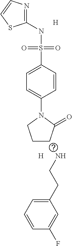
C1(NS(C2=CC=C(N3CCCC3=O)C=C2)(=O)=O)=NC=CS1.[H].[H].NCCC1=CC=CC(F)=C1
